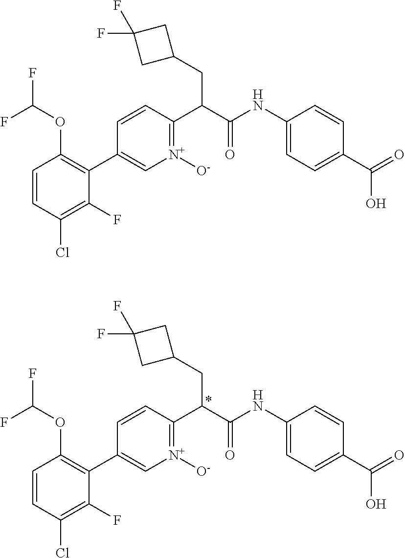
C1=CC(Cl)=C(F)C(C2=C[N+]([O-])=C(C(C(NC3=CC=C(C(=O)O)C=C3)=O)CC3CC(F)(F)C3)C=C2)=C1OC(F)F.C1=CC(Cl)=C(F)C(C2=C[N+]([O-])=C(C(C(NC3=CC=C(C(=O)O)C=C3)=O)CC3CC(F)(F)C3)C=C2)=C1OC(F)F
